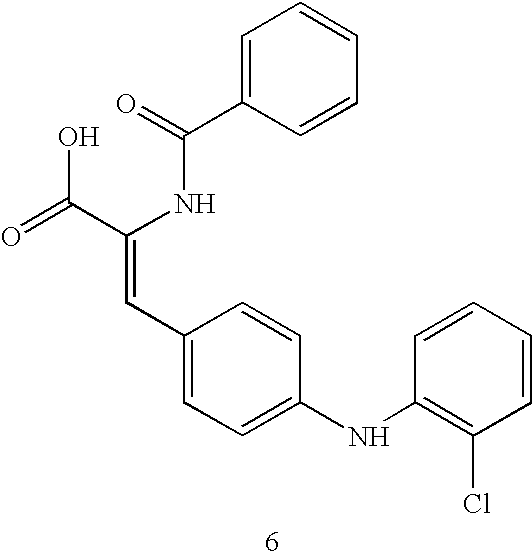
C1=C(C(=O)NC(C(=O)O)=CC2=CC=C(NC3=C(Cl)C=CC=C3)C=C2)C=CC=C1
